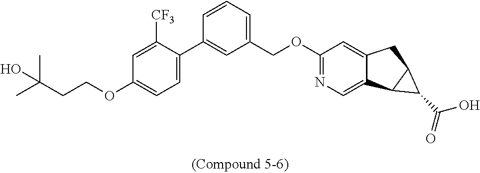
C1=C([CF3])C(C2=CC(COC3=NC=C4C(=C3)CC3C4C3C(O)=O)=CC=C2)=CC=C1OCCC(C)(O)C
